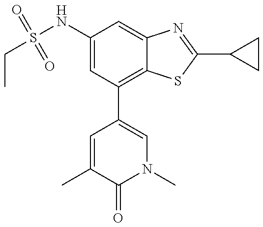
CCS(NC1=CC(C2=CN(C)C(=O)C(C)=C2)=C2C(=C1)N=C(C1CC1)S2)(=O)=O
